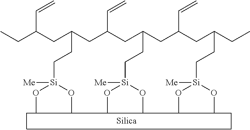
CCC(CC(CC(CC(CC(CC(CC)CC[Si](OC)(OC)[Me])C=C)CC[Si]([Me])(OC)OC)C=C)CC[Si]([Me])(OC)OC)C=C
